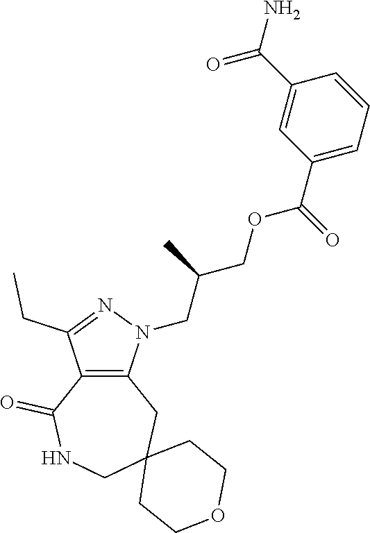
C12=C(N(CC(COC(C3=CC=CC(C(=O)N)=C3)=O)C)N=C1CC)CC1(CNC2=O)CCOCC1
